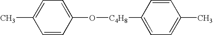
C1=CC(O[C4H8]C2=CC=C(C)C=C2)=CC=C1C
